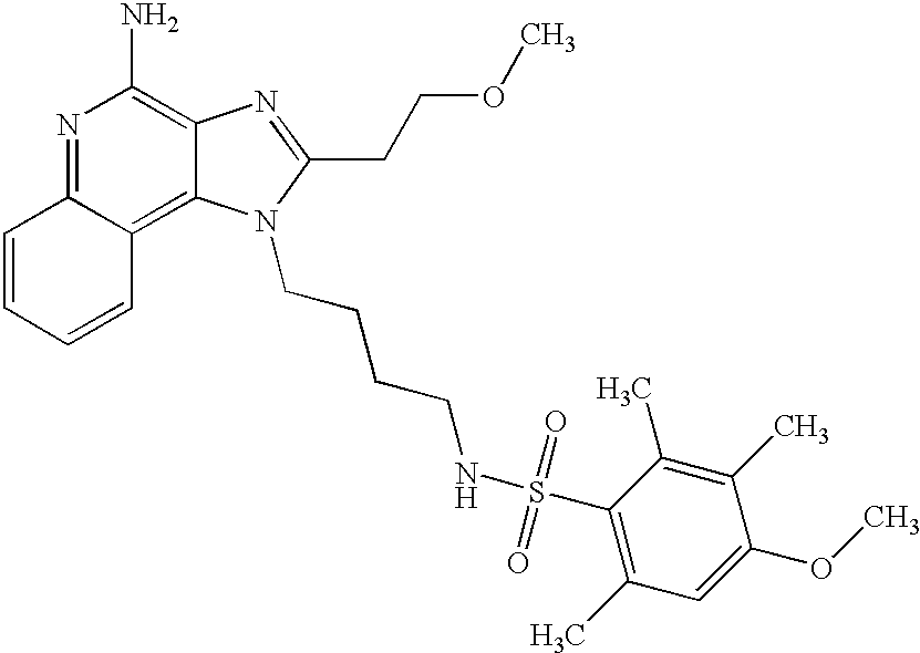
N1=C2C(=C3C(=C1N)N=C(CCOC)N3CCCCNS(=O)(=O)C1=C(C)C=C(OC)C(C)=C1C)C=CC=C2
